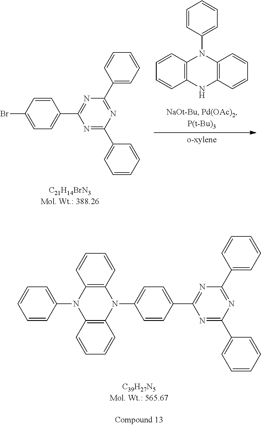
C1=CC(C2=NC(C3=CC=CC=C3)=NC(C3=CC=CC=C3)=N2)=CC=C1N1C2=C(N(C3=CC=CC=C3)C3=C1C=CC=C3)C=CC=C2.C1=CC2=C(C=C1)NC1=C(C=CC=C1)N2C1=CC=CC=C1.C1=C(Br)C=CC(C2=NC(C3=CC=CC=C3)=NC(C3=CC=CC=C3)=N2)=C1
